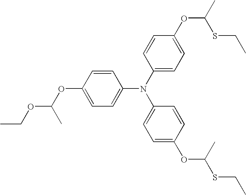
C1=C(OC(OCC)C)C=CC(N(C2=CC=C(OC(SCC)C)C=C2)C2=CC=C(OC(SCC)C)C=C2)=C1
